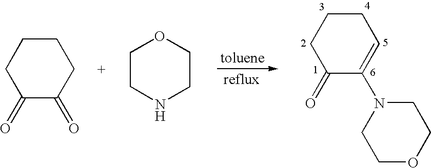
C1CCC(=O)C(=O)C1.C1CNCCO1.C1CCC(=O)C(N2CCOCC2)=C1
